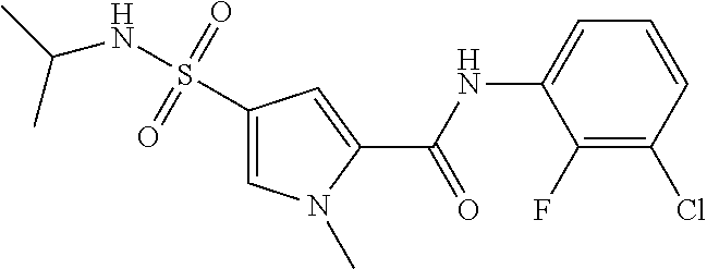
C1(S(NC(C)C)(=O)=O)=CN(C)C(C(NC2=CC=CC(Cl)=C2F)=O)=C1
